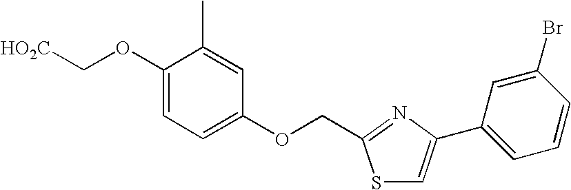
[HO2C]COC1=CC=C(OCC2=NC(C3=CC=CC(Br)=C3)=CS2)C=C1C
